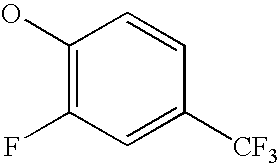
C1(O)=C(F)C=C([CF3])C=C1
